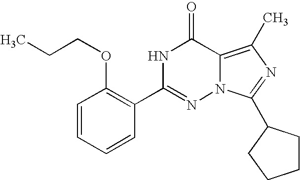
C1=CC=CC(C2=NN3C(=C(C)N=C3C3CCCC3)C(=O)N2)=C1OCCC
